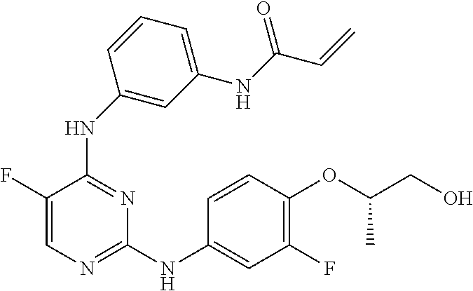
N(C1=NC=C(F)C(NC2=CC(NC(=O)C=C)=CC=C2)=N1)C1=CC(F)=C(OC(CO)C)C=C1
